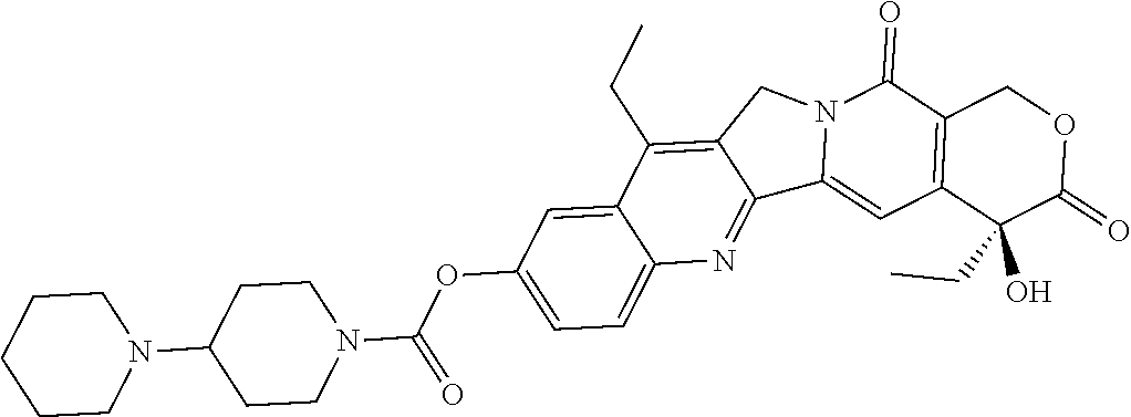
C1CN(C2CCN(C(OC3=CC=C4C(=C3)C(CC)=C3C(=N4)C4=CC5=C(C(=O)N4C3)COC(=O)C5(CC)O)=O)CC2)CCC1
